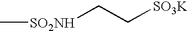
[SO2NH](CC[SO3K])C
